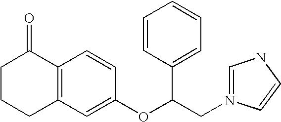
C1CCC2=C(C1=O)C=CC(OC(CN1=CNC=C1)C1=CC=CC=C1)=C2
